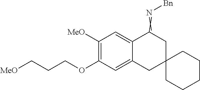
[MeO]CCCOC1=C([MeO])C=C2C(=C1)CC1(CC2=N[Bn])CCCCC1
